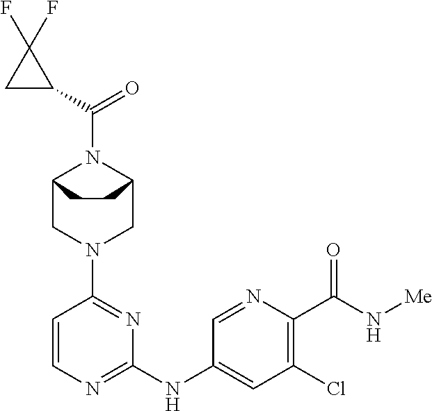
C12CN(C3=NC(NC4=CC(Cl)=C(C(N[Me])=O)N=C4)=NC=C3)CC(N1C(=O)C1C(F)(F)C1)CC2
